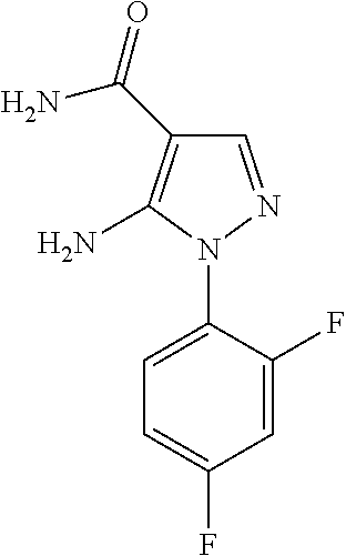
C1=NN(C2=CC=C(F)C=C2F)C(N)=C1C(=O)N
